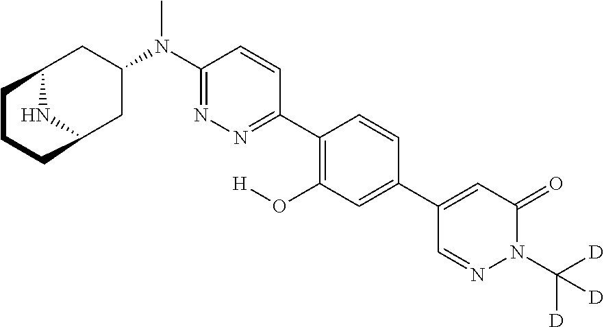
C12NC(CC(N(C3=NN=C(C4=C(O[H])C=C(C5=CC(=O)N(C([D])([D])[D])N=C5)C=C4)C=C3)C)C1)CCC2
